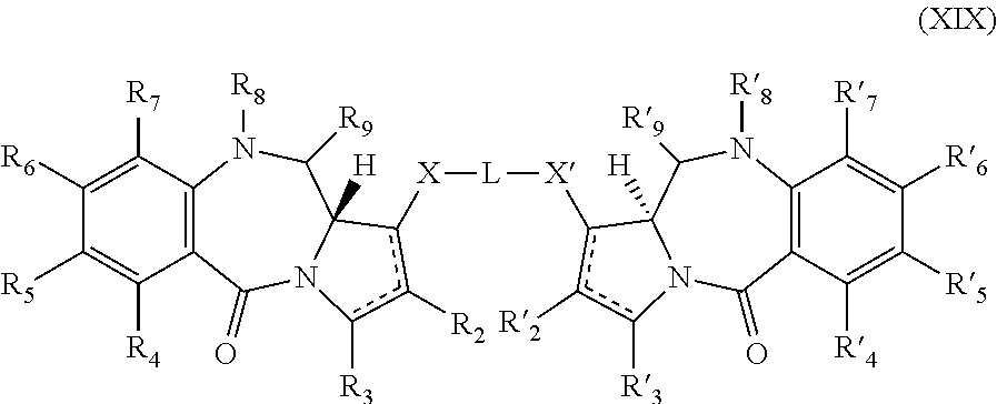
C12=C(C([R7])=C([R6])C([R5])=C1[R4])N([R8])C([R9])C1([H])N(C2=O)c([R3])c([R2])c1[X][L][X]c1c([R2])c([R3])N2C(=O)C3=C(C([R7])=C([R6])C([R5])=C3[R4])N([R8])C([R9])C21[H]
